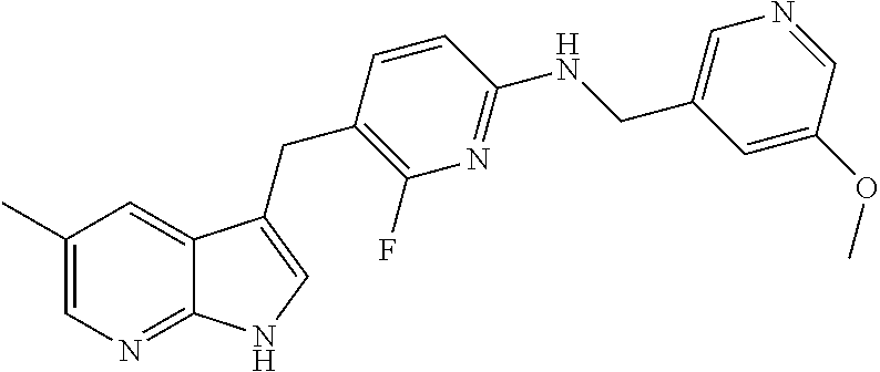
C1(C)=CN=C2C(=C1)C(CC1=C(F)N=C(NCC3=CN=CC(OC)=C3)C=C1)=CN2
